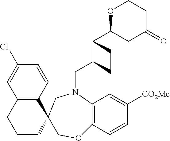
C12=C(C=CC(Cl)=C1)C1(CCC2)COC2=C(N(CC3C(C4CC(=O)CCO4)CC3)C1)C=C([CO2Me])C=C2
